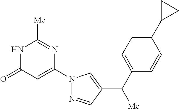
N1C(=O)C=C(N2N=CC(C(C3=CC=C(C4CC4)C=C3)[Me])=C2)N=C1[Me]
